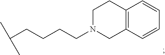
C(CCCCN1CCC2=C(C1)C=CC=C2)(C)C
